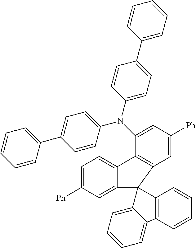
C1=CC=C(C2=CC=C(N(C3=CC([Ph])=CC4=C3C3=CC=C([Ph])C=C3C43C4=C(C=CC=C4)C4=CC=CC=C34)C3=CC=C(C4=CC=CC=C4)C=C3)C=C2)C=C1
